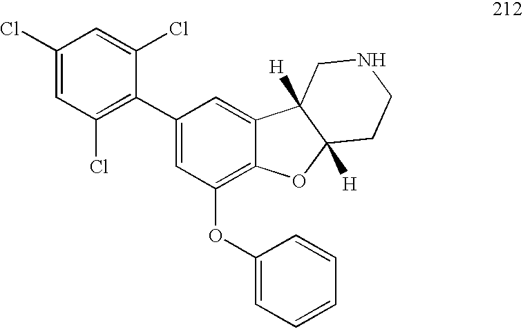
C1(Cl)=CC(Cl)=C(C2=CC(OC3=CC=CC=C3)=C3C(=C2)C2([H])C([H])(O3)CCNC2)C(Cl)=C1
